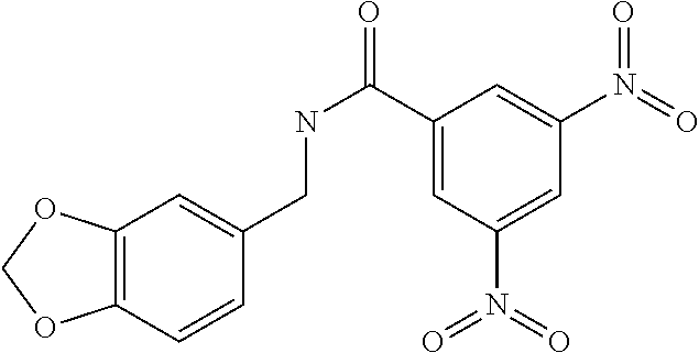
C12=C(OCO1)C=C(CNC(C1=CC(N(=O)=O)=CC(N(=O)=O)=C1)=O)C=C2
